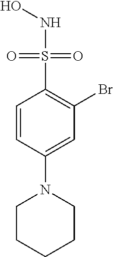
C1=CC(N2CCCCC2)=CC(Br)=C1S(=O)(=O)NO
